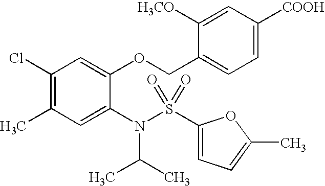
C1(Cl)=C(C)C=C(N(C(C)C)S(=O)(=O)C2=CC=C(C)O2)C(OCC2=CC=C([COOH])C=C2[H3CO])=C1
